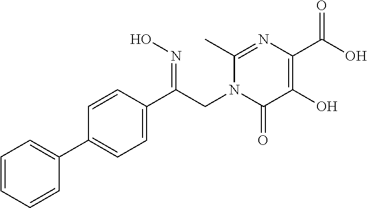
C1=CC=CC(C2=CC=C(C(CN3C(=O)C(O)=C(C(O)=O)N=C3C)=NO)C=C2)=C1
